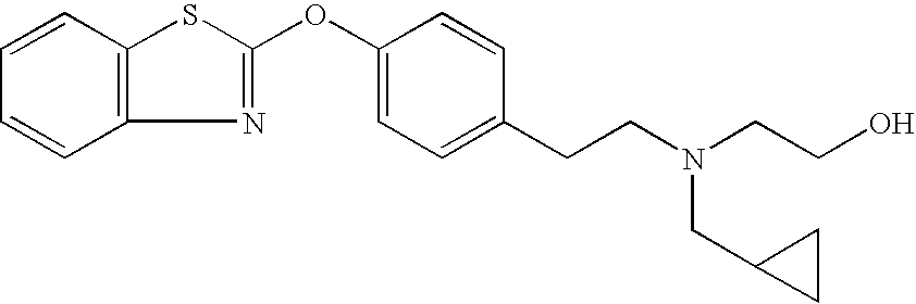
C1=CC2=C(C=C1)N=C(OC1=CC=C(CCN(CCO)CC3CC3)C=C1)S2
